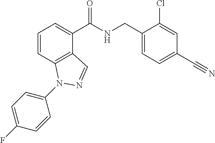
C1=CC2=C(C(C(NCC3=CC=C(C#N)C=C3Cl)=O)=C1)C=NN2C1=CC=C(F)C=C1
